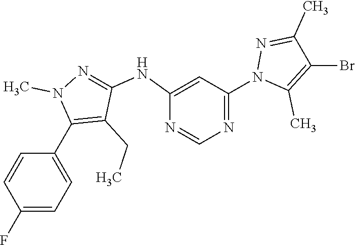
C1(F)=CC=C(C2=C(CC)C(NC3=CC(N4C(C)=C(Br)C(C)=N4)=NC=N3)=NN2C)C=C1
